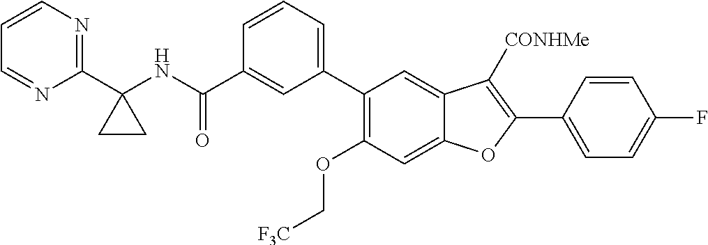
C1=CN=C(C2(NC(C3=CC(C4=C(OC[F3C])C=C5C(=C4)C([CONHMe])=C(C4=CC=C(F)C=C4)O5)=CC=C3)=O)CC2)N=C1
